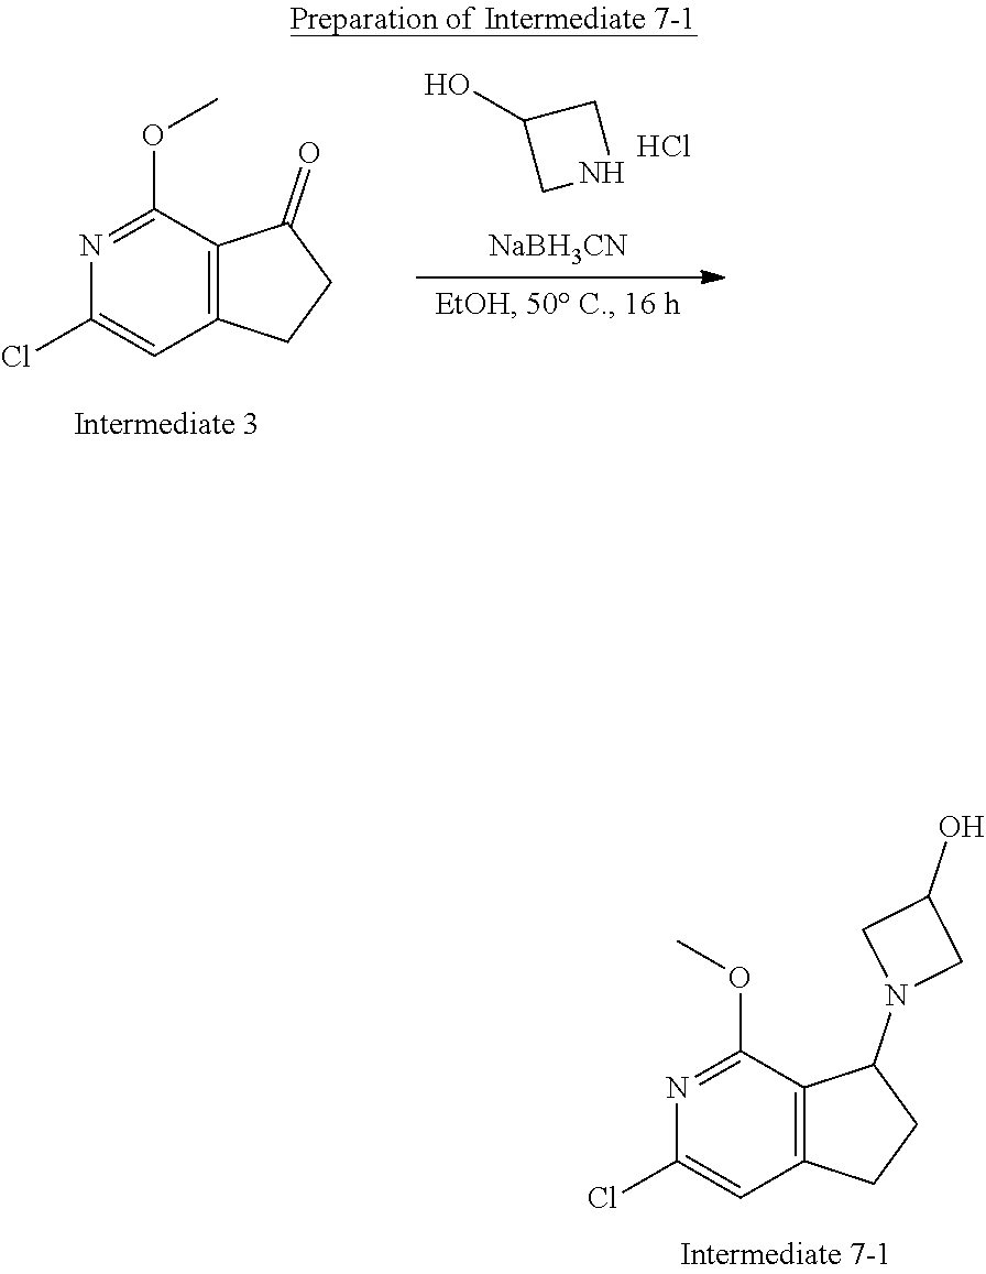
OC1CNC1.Cl.O(C)C1=NC(Cl)=CC2=C1C(=O)CC2.[NaBH3CN].C1(O)CN(C2C3=C(CC2)C=C(Cl)N=C3OC)C1
